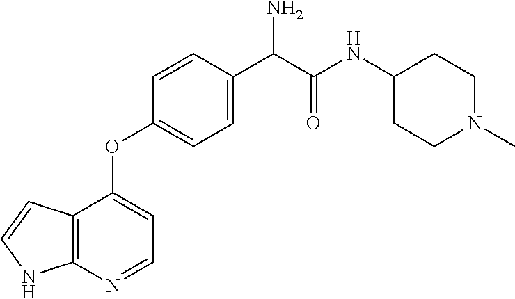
C12=C(N=CC=C1OC1=CC=C(C(N)C(=O)NC3CCN(C)CC3)C=C1)NC=C2
